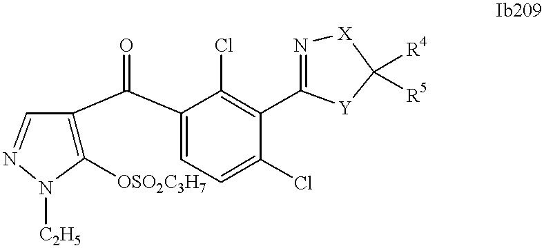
C1([OSO2C3H7])=C(C(C2=CC=C(Cl)C(C3=N[X]C([R4])([R5])[Y]3)=C2Cl)=O)C=NN1[C2H5]
